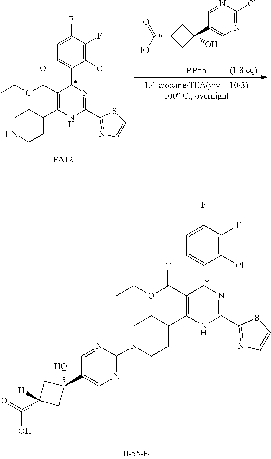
C1(Cl)=C(F)C(F)=CC=C1C1C(C(OCC)=O)=C(C2CCN(C3=NC=C(C4(O)CC(C(=O)O)([H])C4)C=N3)CC2)NC(C2=NC=CS2)=N1.C1(Cl)=C(F)C(F)=CC=C1C1C(C(OCC)=O)=C(C2CCNCC2)NC(C2=NC=CS2)=N1.C(C1CC(C2=CN=C(Cl)N=C2)(O)C1)(O)=O.[FA12].[BB55]
